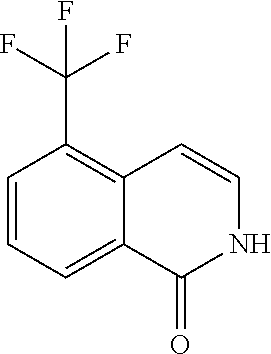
C1=CC=C2C(=C1C(F)(F)F)C=CNC2=O
